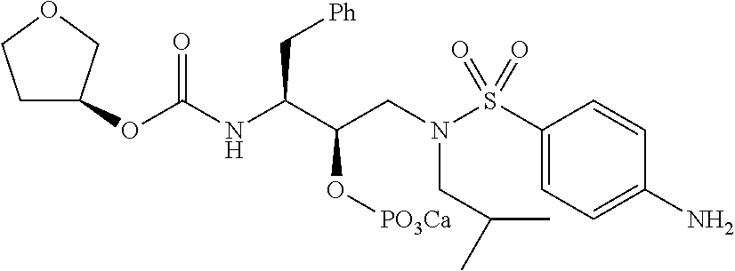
C1C(OC(NC(C(CN(S(C2=CC=C(N)C=C2)(=O)=O)CC(C)C)O[PO3Ca])C[Ph])=O)COC1
